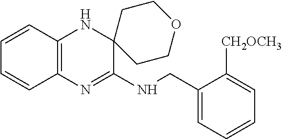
C1=CC2=C(C=C1)N=C(NCC1=CC=CC=C1[CH2OCH3])C1(N2)CCOCC1
